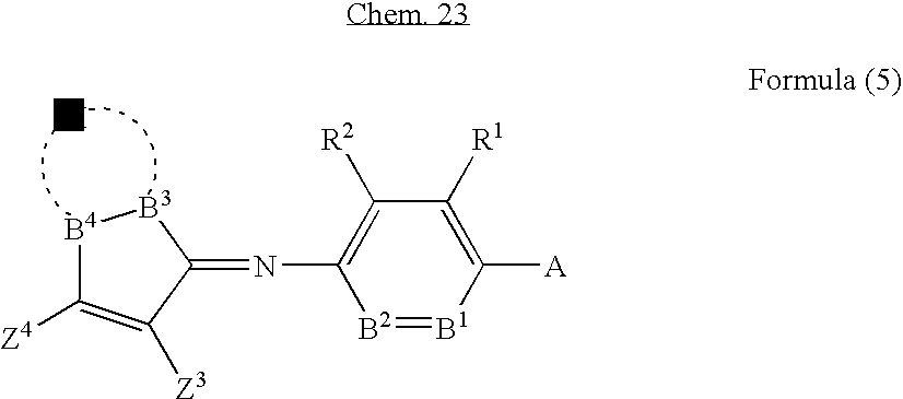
C1(=NC2=C([R2])C([R1])=C([A])[B1]=[B2]2)[B3][B4]C([Z4])=C1[Z3]
